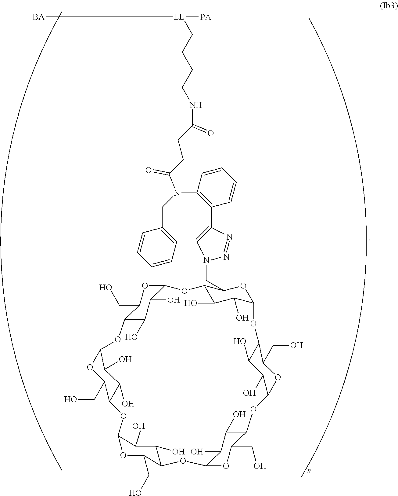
C12C(O)C(O)C(OC1CO)OC1C(O)C(O)C(OC1CN1C3=C(C4=C(N(C(CCC(NCCCC[LL]([PA])[BA])=O)=O)CC5=C3C=CC=C5)C=CC=C4)N=N1)OC1C(O)C(O)C(OC1CO)OC1C(O)C(O)C(OC1CO)OC1C(O)C(O)C(OC3C(CO)OC(O2)C(O)C3O)OC1CO
